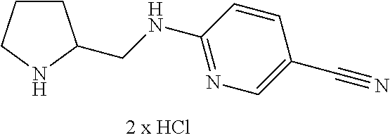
C1CCNC1CNC1=NC=C(C#N)C=C1
